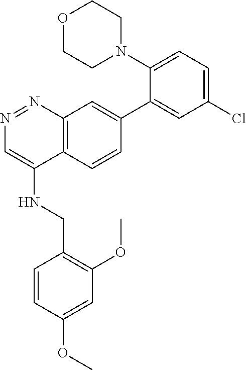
C12=C(N=NC=C1NCC1=C(OC)C=C(OC)C=C1)C=C(C1=CC(Cl)=CC=C1N1CCOCC1)C=C2
